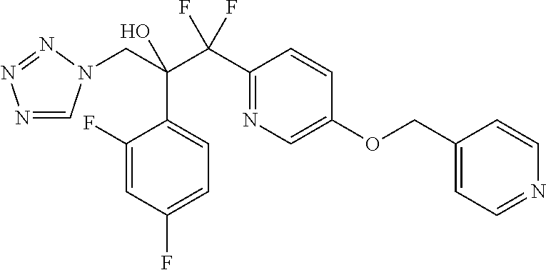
N1=CN(CC(C(C2=NC=C(OCC3=CC=NC=C3)C=C2)(F)F)(O)C2=CC=C(F)C=C2F)N=N1
